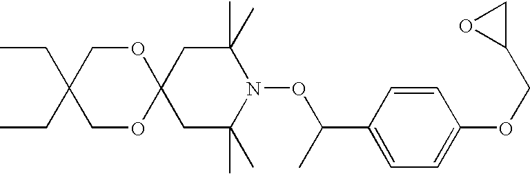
C12(CC(C)(C)N(OC(C3=CC=C(OCC4CO4)C=C3)C)C(C)(C)C1)OCC(CC)(CC)CO2
